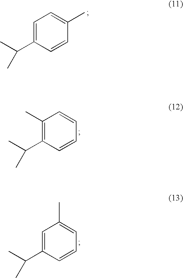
C1=C(C(C)C)C=CC(C)=C1.C1=C(C(C)C)C=CC=C1C.C1(C)=C(C(C)C)C=CC=C1
